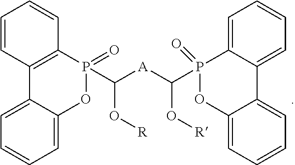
C1=CC2=C(C=C1)P(C(O[R])[A]C(O[R])P1(=O)C3=CC=CC=C3C3=CC=CC=C3O1)(=O)OC1=CC=CC=C21
